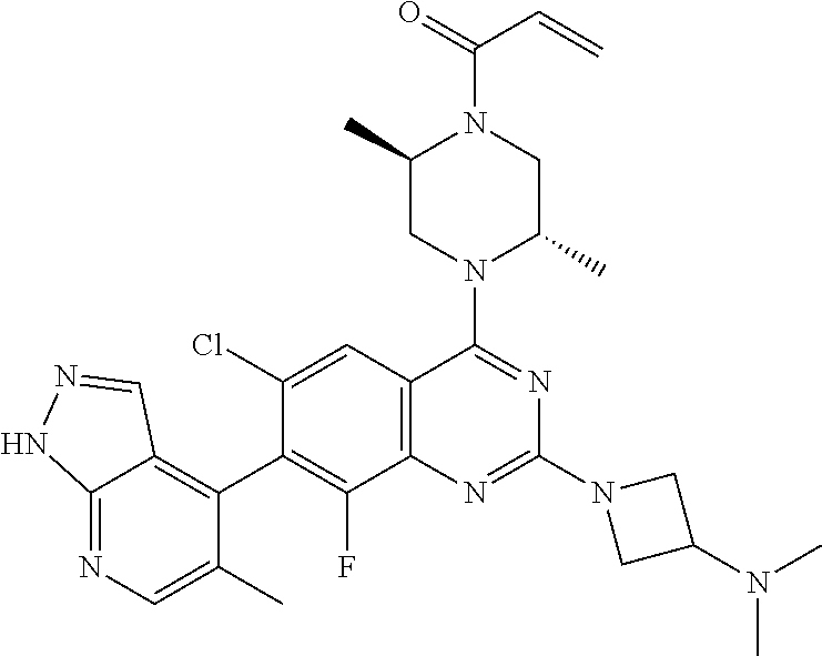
C12=C(C=C(Cl)C(C3=C4C(=NC=C3C)NN=C4)=C1F)C(N1C(C)CN(C(=O)C=C)C(C)C1)=NC(N1CC(N(C)C)C1)=N2
